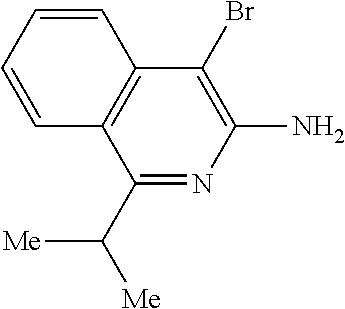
C1(C([Me])[Me])=NC(N)=C(Br)C2=C1C=CC=C2
